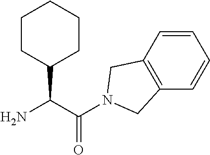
NC(C(N1CC2=C(C1)C=CC=C2)=O)C1CCCCC1
